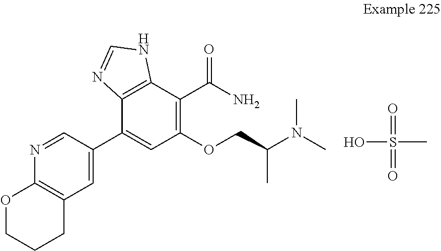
C1=C(C2=CC(OCC(N(C)C)C)=C(C(N)=O)C3=C2N=CN3)C=NC2=C1CCCO2.OS(C)(=O)=O
